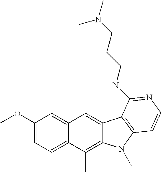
C1(OC)=CC=C2C(=C1)C=C1C(=C2C)N(C)C2=C1C(NCCCN(C)C)=NC=C2
